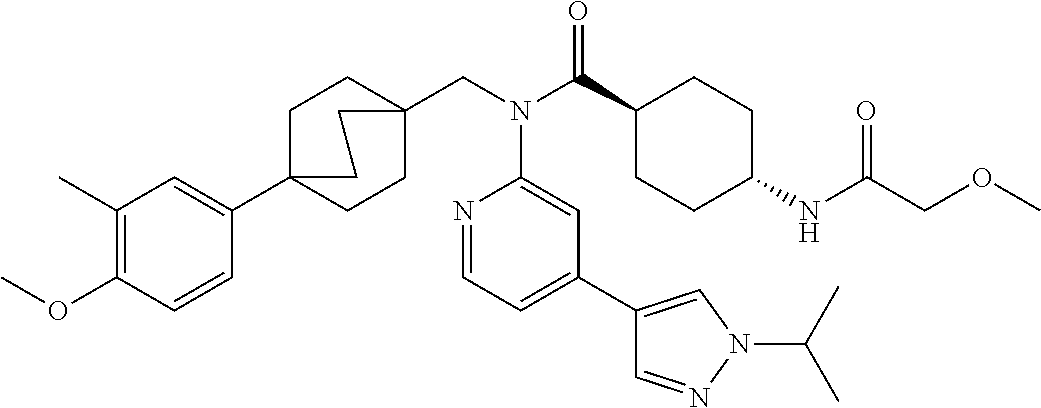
C1(C)=C(OC)C=CC(C23CCC(CN(C(C4CCC(NC(COC)=O)CC4)=O)C4=CC(C5=CN(C(C)C)N=C5)=CC=N4)(CC2)CC3)=C1
